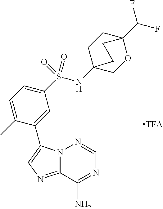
N12C(=NC=C1C1=CC(S(NC34CCC(C(F)F)(OC3)CC4)(=O)=O)=CC=C1C)C(N)=NC=N2
